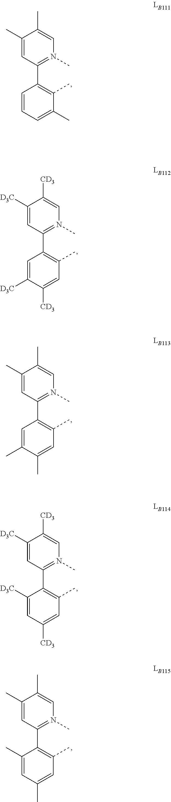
C1(C)=CC(C2=C(C)C(C)=CC=C2)=N(C)C=C1C.C1(C)=CC(C2=C(C)C=C(C)C(C)=C2)=N(C)C=C1C.C1([D3C])=CC(C2=C(C)C=C([CD3])C=C2[D3C])=N(C)C=C1[CD3].C1([D3C])=CC(C2=C(C)C=C([CD3])C([D3C])=C2)=N(C)C=C1[CD3].C1(C)=CC(C2=C(C)C=C(C)C=C2C)=N(C)C=C1C
